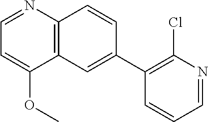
C12=C(C=CC(C3=C(Cl)N=CC=C3)=C1)N=CC=C2OC
